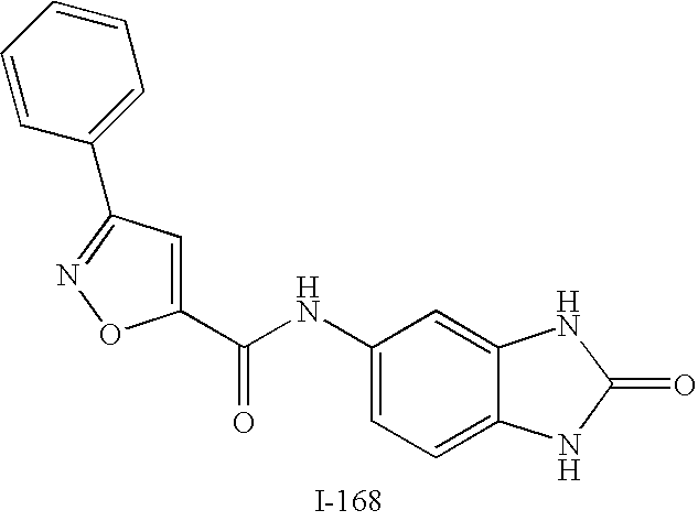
C1(C(NC2=CC=C3C(=C2)NC(=O)N3)=O)=CC(C2=CC=CC=C2)=NO1
